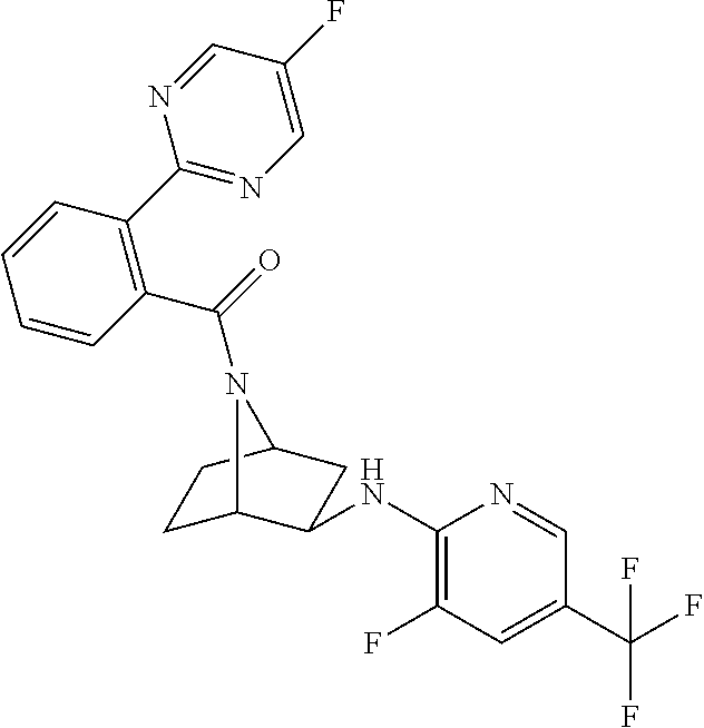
C1(NC2C3CCC(C2)N3C(=O)C2=C(C3=NC=C(F)C=N3)C=CC=C2)=C(F)C=C(C(F)(F)F)C=N1
